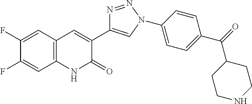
C1(F)=CC2=C(C=C1F)NC(=O)C(C1=CN(C3=CC=C(C(=O)C4CCNCC4)C=C3)N=N1)=C2
